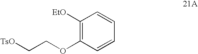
C1([EtO])=C(OCC[TsO])C=CC=C1
